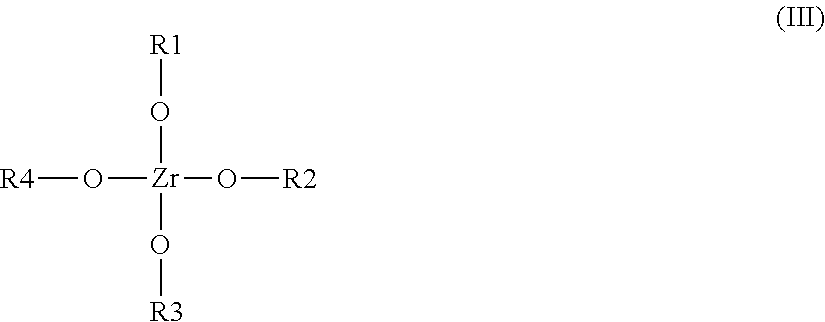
[R1]O[Zr](O[R3])(O[R2])O[R4]
